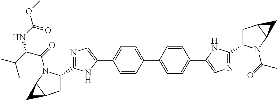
C1C(C2=NC=C(C3=CC=C(C4=CC=C(C5=CN=C(C6CC7C(C7)N6C(=O)C)N5)C=C4)C=C3)N2)N(C(=O)C(C(C)C)NC(OC)=O)C2C1C2
